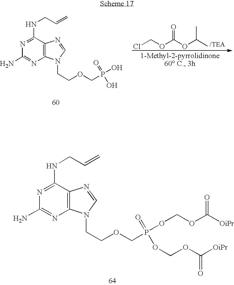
C1(N)=NC2=C(C(NCC=C)=N1)N=CN2CCOCP(=O)(O)O.O(C(OC(C)C)=O)CCl.C1(N)=NC2=C(C(NCC=C)=N1)N=CN2CCOCP(=O)(OCOC([OiPr])=O)OCOC([OiPr])=O
